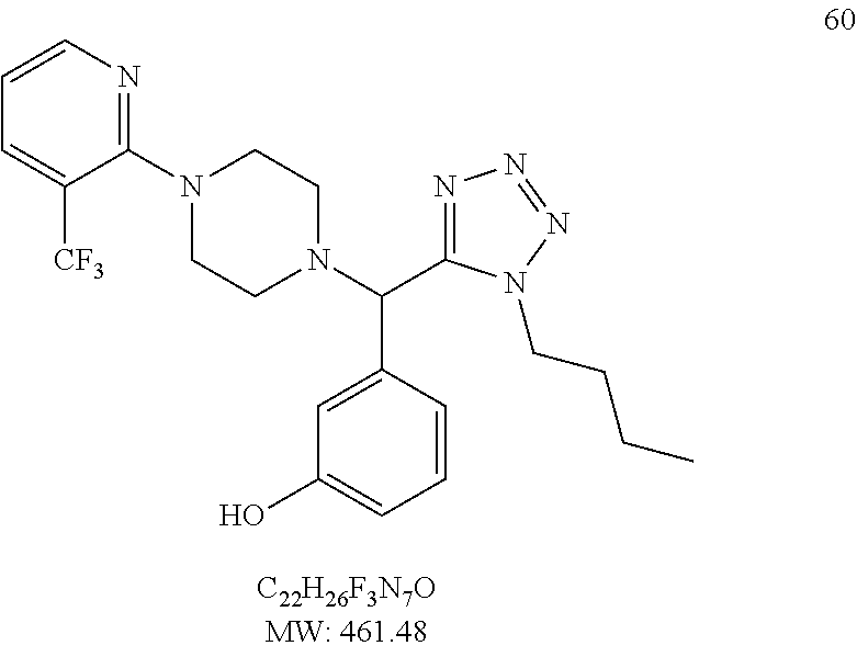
C1(N2CCN(C(C3=NN=NN3CCCC)C3=CC(O)=CC=C3)CC2)=NC=CC=C1[CF3]
